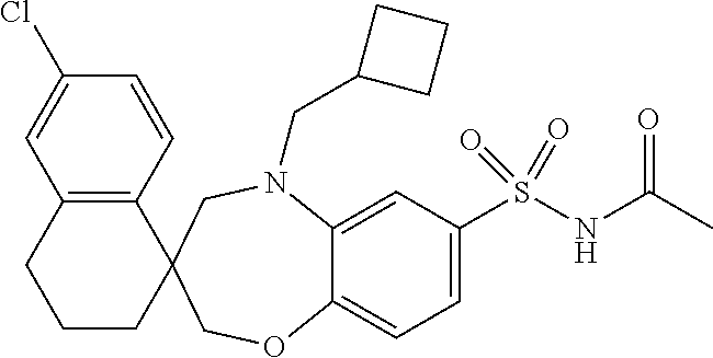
C1=C(Cl)C=CC2=C1CCCC21COC2=CC=C(S(NC(C)=O)(=O)=O)C=C2N(CC2CCC2)C1
